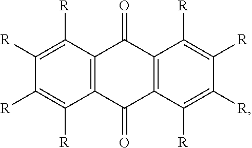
C12=C(C(=O)C3=C(C1=O)C([R])=C([R])C([R])=C3[R])C([R])=C([R])C([R])=C2[R]
